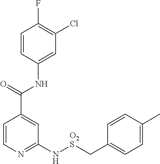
C1=CN=C(N[O2S]CC2=CC=C(C)C=C2)C=C1C(=O)NC1=CC(Cl)=C(F)C=C1
